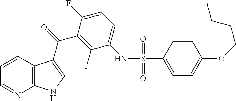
C1=CC2=C(N=C1)NC=C2C(C1=C(F)C(NS(C2=CC=C(OCCCC)C=C2)(=O)=O)=CC=C1F)=O
